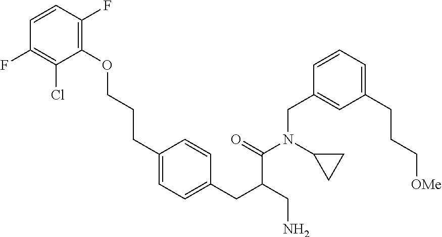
C1(OCCCC2=CC=C(CC(C(N(C3CC3)CC3=CC(CCC[OMe])=CC=C3)=O)CN)C=C2)=C(F)C=CC(F)=C1Cl
